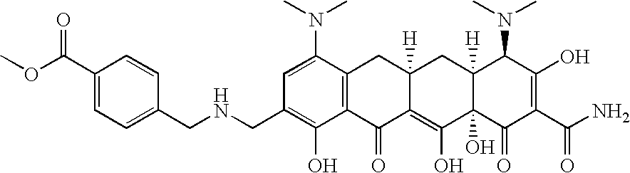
C(NCC1=C(O)C2=C(C(N(C)C)=C1)CC1([H])C(=C(O)C3(O)C([H])(C1)C(N(C)C)C(O)=C(C(N)=O)C3=O)C2=O)C1=CC=C(C(OC)=O)C=C1
